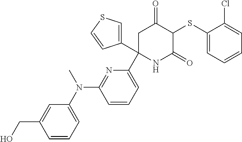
C1(SC2C(=O)CC(C3=CC=CC(N(C4=CC=CC(CO)=C4)C)=N3)(C3=CSC=C3)NC2=O)=CC=CC=C1Cl
